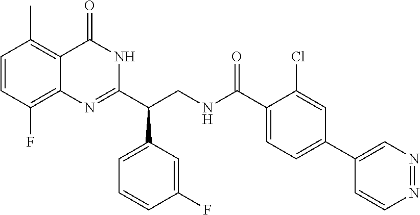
C1(C(CNC(C2=CC=C(C3=CN=NC=C3)C=C2Cl)=O)C2=CC=CC(F)=C2)=NC2=C(F)C=CC(C)=C2C(=O)N1
